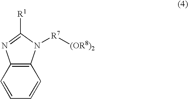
C12=C(C=CC=C1)N=C([R1])N2[R7][(OR8)2]
